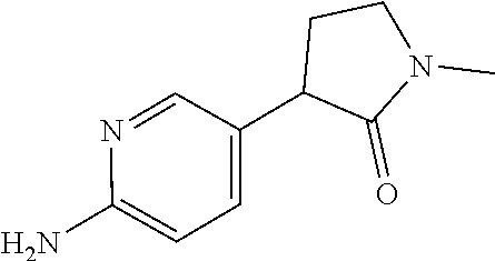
C1=C(C2C(=O)N(C)CC2)C=NC(N)=C1
